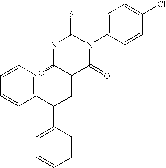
C1(C(C=C2C(=O)N(C3=CC=C(Cl)C=C3)C(=S)NC2=O)C2=CC=CC=C2)=CC=CC=C1
